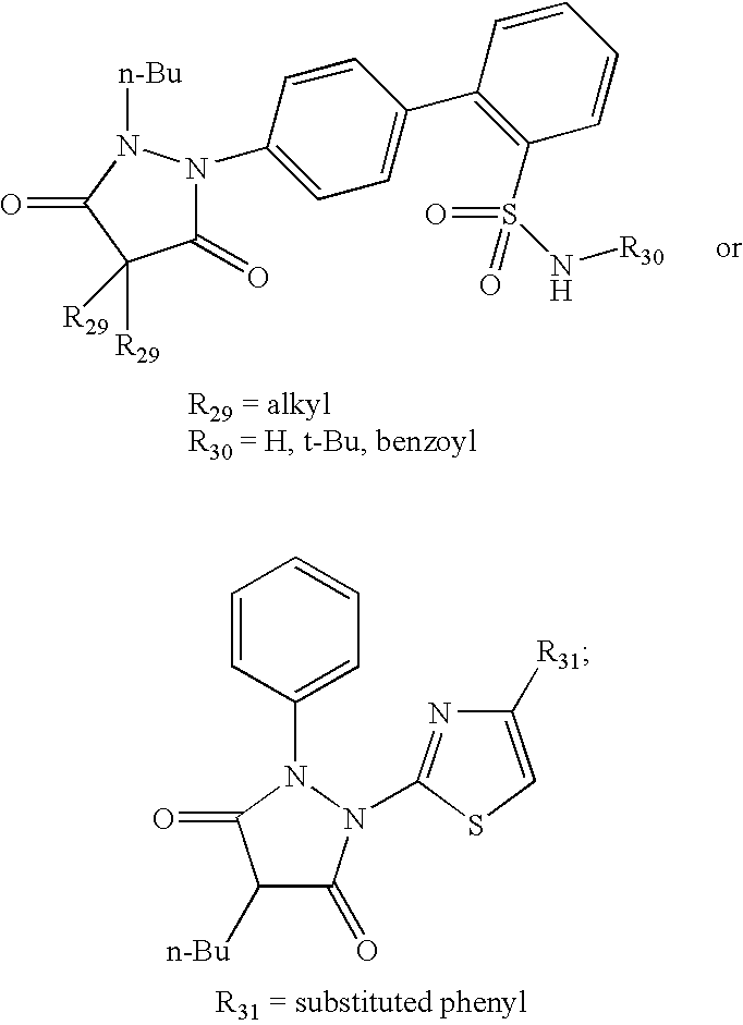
C1(=O)C([R29])([R29])C(=O)N([n-Bu])N1C1=CC=C(C2=C(S(N[R30])(=O)=O)C=CC=C2)C=C1.C1([n-Bu])C(=O)N(C2=NC([R31])=CS2)N(C2=CC=CC=C2)C1=O
